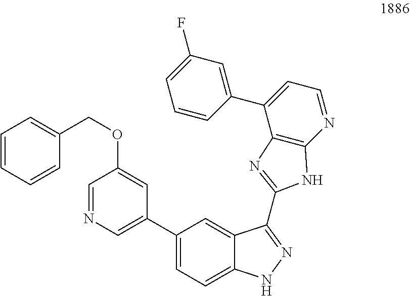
C1=C(F)C=C(C2=CC=NC3=C2N=C(C2=NNC4=CC=C(C5=CN=CC(OCC6=CC=CC=C6)=C5)C=C42)N3)C=C1
